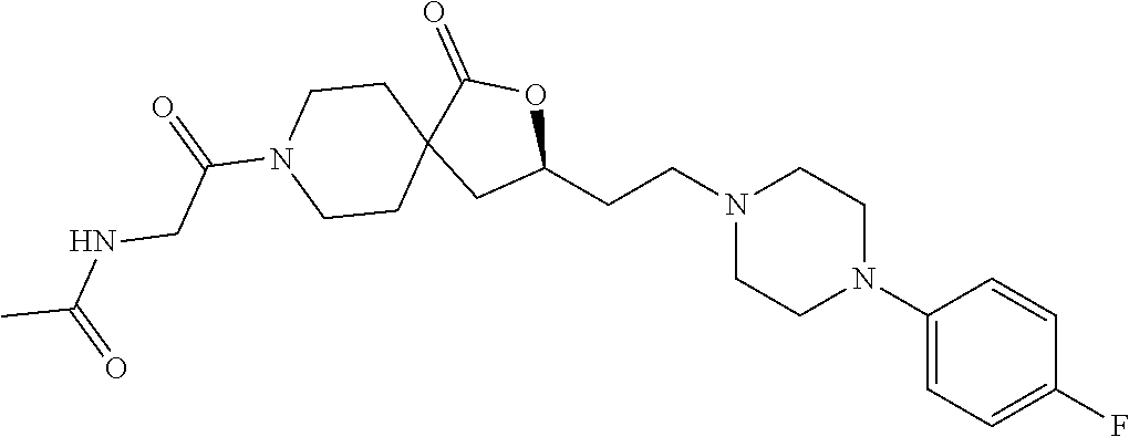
C1(N2CCN(CCC3OC(=O)C4(C3)CCN(C(CNC(C)=O)=O)CC4)CC2)=CC=C(F)C=C1
